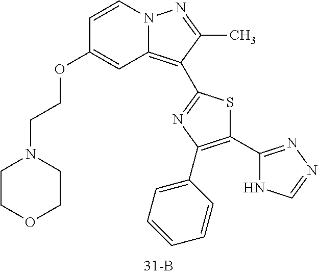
C1=CN2C(=C(C3=NC(C4=CC=CC=C4)=C(C4=NN=CN4)S3)C(C)=N2)C=C1OCCN1CCOCC1
